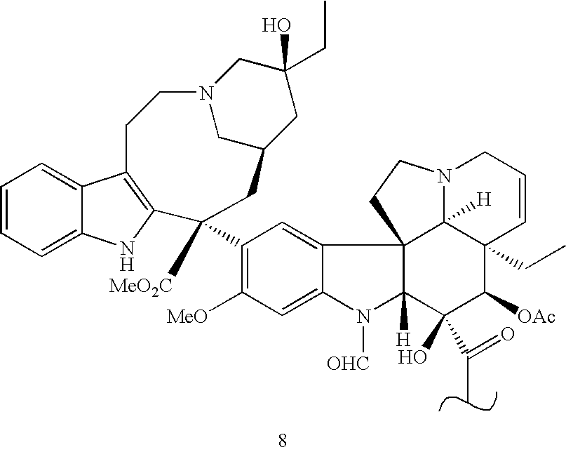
C1=CC=C2C(=C1)C1=C(N2)C(C2=C([MeO])C=C3C(=C2)C24C([H])(N3[OHC])C(O)(C(C)=O)C([OAc])C3(CC)C2([H])N(CC=C3)CC4)([MeO2C])CC2CN(CC(CC)(O)C2)CC1
